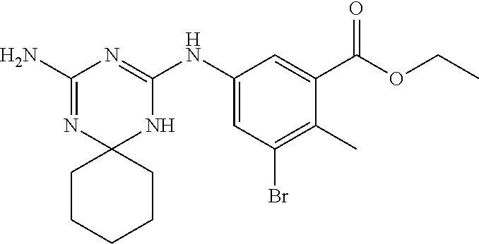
C1(N)=NC2(NC(NC3=CC(Br)=C(C)C(C(OCC)=O)=C3)=N1)CCCCC2
